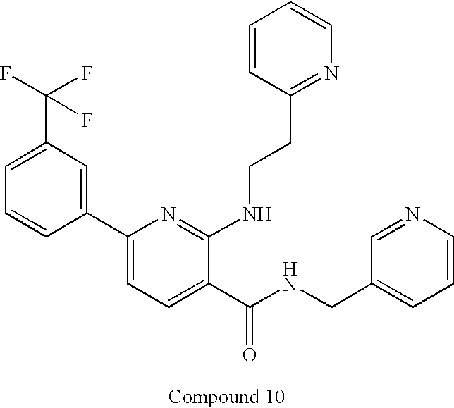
C1=C(C(F)(F)F)C=C(C2=CC=C(C(NCC3=CC=CN=C3)=O)C(NCCC3=NC=CC=C3)=N2)C=C1
